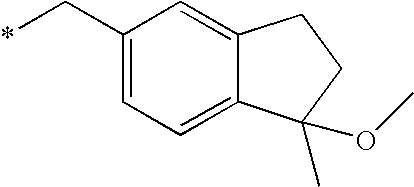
*CC1=CC=C2C(=C1)CCC2(C)OC
